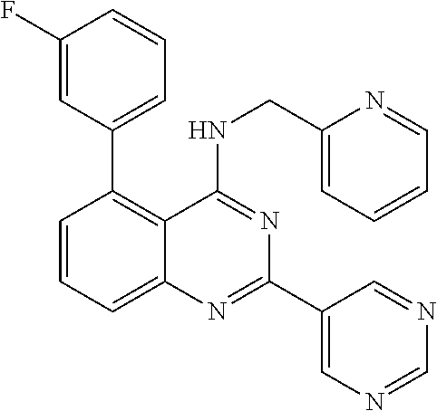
C1=C(F)C=CC=C1C1=C2C(=CC=C1)N=C(C1=CN=CN=C1)N=C2NCC1=CC=CC=N1
